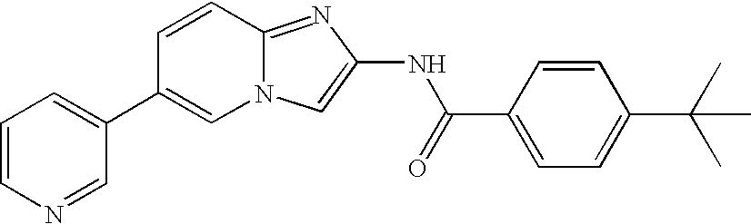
C1=CN=CC(C2=CN3C(=NC(NC(=O)C4=CC=C(C(C)(C)C)C=C4)=C3)C=C2)=C1
